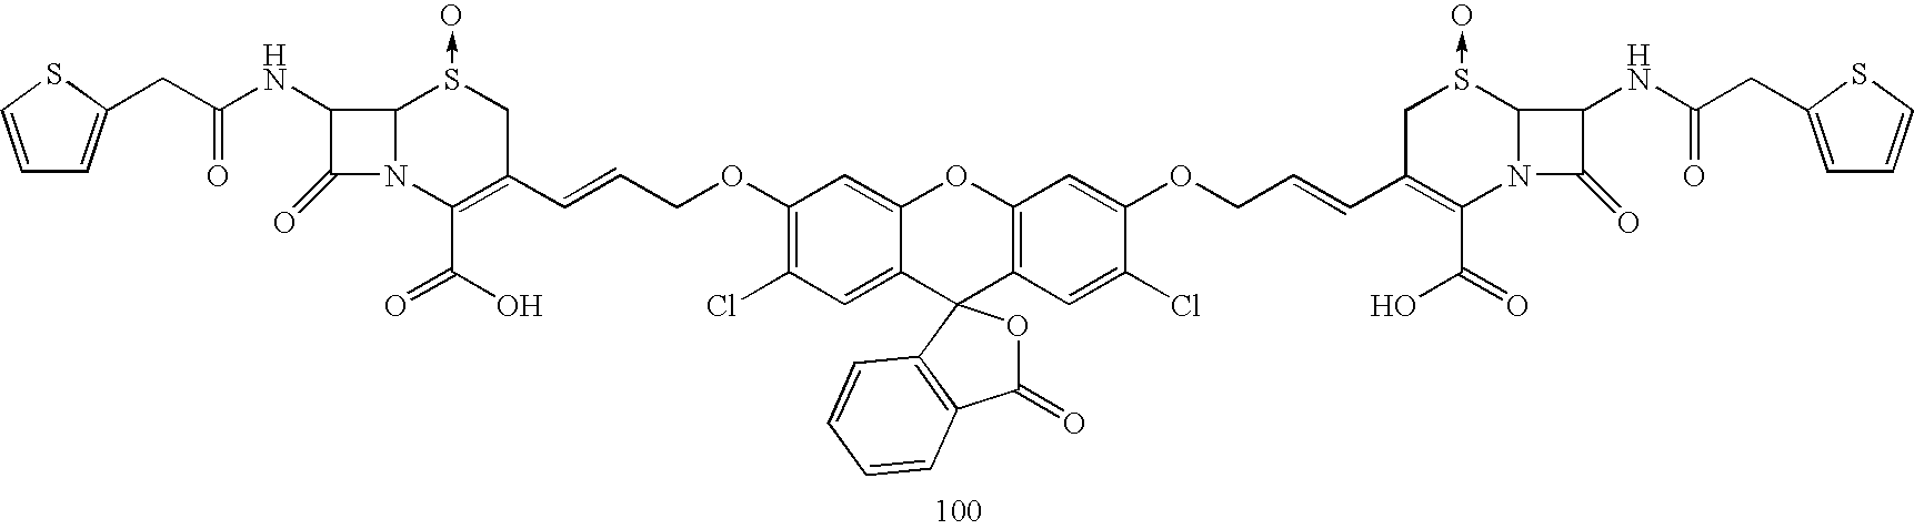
C1(OCC=CC2=C(C(O)=O)N3C(=O)C(NC(CC4=CC=CS4)=O)C3S(->O)C2)=C(Cl)C=C2C(=C1)OC1=C(C=C(Cl)C(OCC=CC3=C(C(O)=O)N4C(=O)C(NC(CC5=CC=CS5)=O)C4S(->O)C3)=C1)C21OC(=O)C2=C1C=CC=C2
